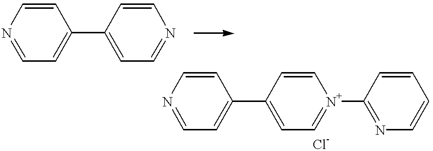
C1=CN=CC=C1C1=CC=NC=C1.C1=CN=CC=C1C1=CC=[N+](C2=NC=CC=C2)C=C1
